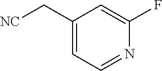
C1(C[NC])=CC=NC(F)=C1
